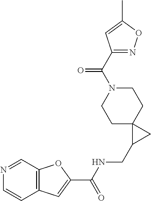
C12=C(C=C(C(NCC3CC34CCN(C(C3=NOC(C)=C3)=O)CC4)=O)O1)C=CN=C2
